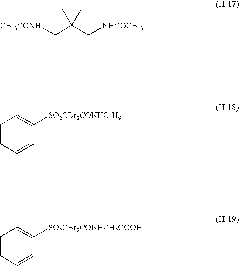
[CBr3CONH]CC(C[NHCOCBr3])(C)C.C1=CC=CC([SO2CBr2CONHC4H9])=C1.C1=CC=CC([SO2CBr2CONHCH2COOH])=C1
